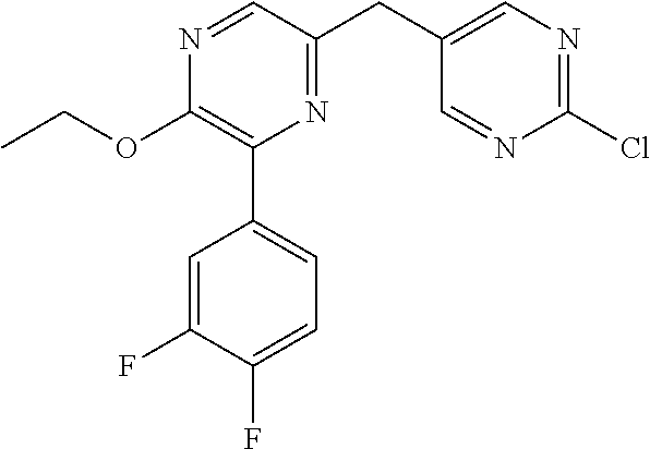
O(C1=C(C2=CC=C(F)C(F)=C2)N=C(CC2=CN=C(Cl)N=C2)C=N1)CC
